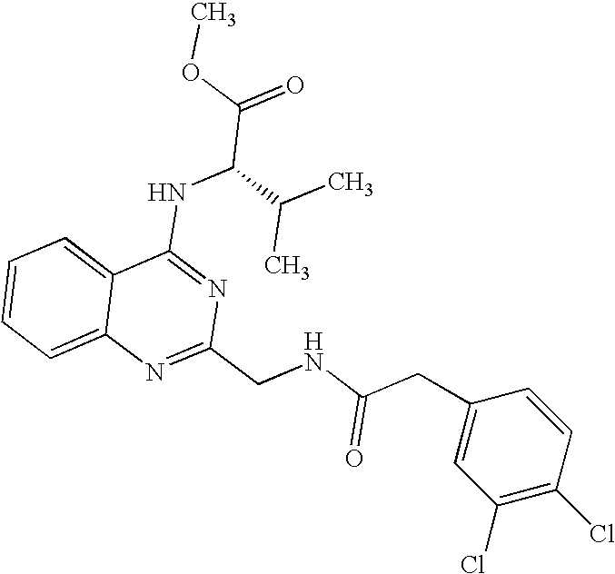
C12=CC=CC=C1N=C(CNC(CC1=CC(Cl)=C(Cl)C=C1)=O)N=C2NC(C(=O)OC)C(C)C
